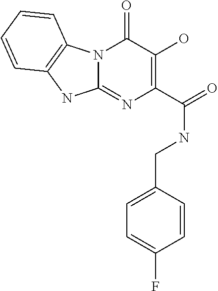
N12C(=NC(C(=O)NCC3=CC=C(F)C=C3)=C(O)C1=O)NC1=C2C=CC=C1
